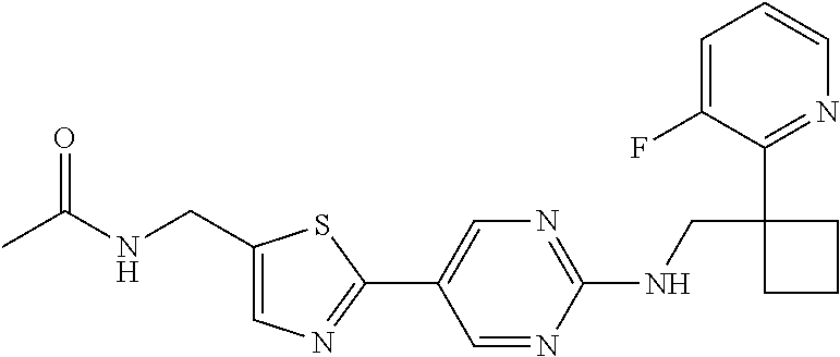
C1(NCC2(C3=NC=CC=C3F)CCC2)=NC=C(C2=NC=C(CNC(C)=O)S2)C=N1
